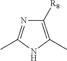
C1([R8])=C(C)NC(C)=N1
